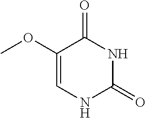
C1(OC)=CNC(=O)NC1=O
